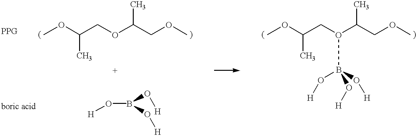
COC(COC(COC)C)C.COC(CO(C(COC)C)B(O[H])(O[H])O[H])C.O(B(O[H])O[H])[H]
